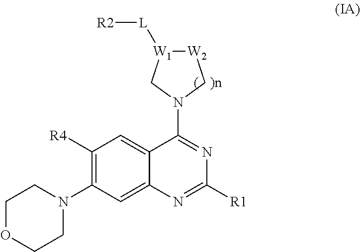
C12=CC(N3CCOCC3)=C([R4])C=C1C(N1C[W1]([L][R2])[W2]C1)=NC([R1])=N2
